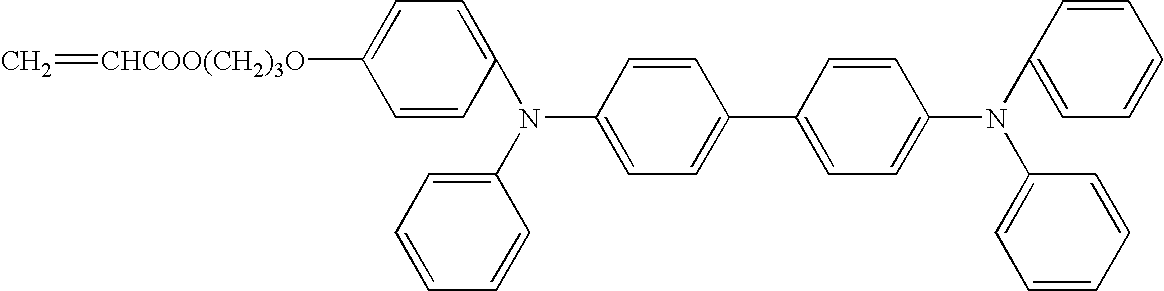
C=[CHCOO(CH2)3O]C1=CC=C(N(C2=CC=CC=C2)C2=CC=C(C3=CC=C(N(C4=CC=CC=C4)C4=CC=CC=C4)C=C3)C=C2)C=C1
